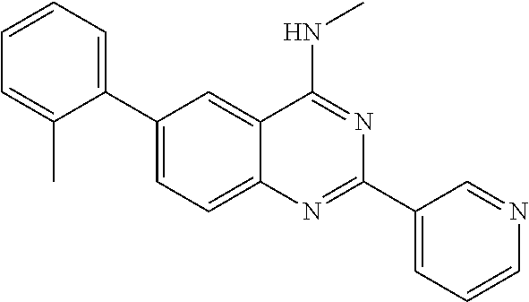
C1(C2=CC=CC=C2C)=CC=C2C(=C1)C(NC)=NC(C1=CC=CN=C1)=N2
